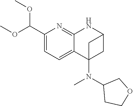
C1(C(OC)OC)=CC=C2C(=N1)NC1CC2(N(C)C2CCOC2)C1
